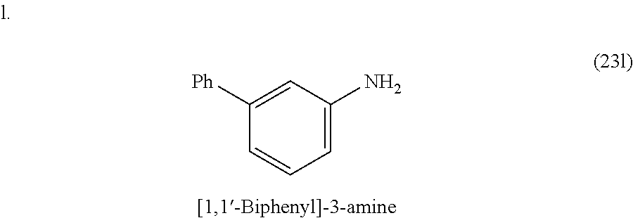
C1([Ph])=CC(N)=CC=C1
